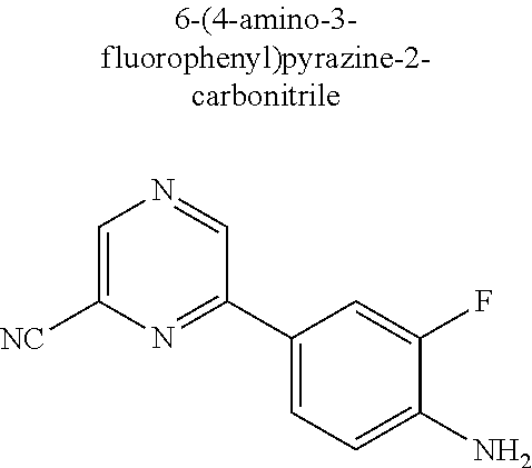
[NC]C1=CN=CC(C2=CC=C(N)C(F)=C2)=N1
